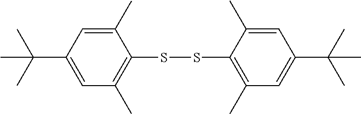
C1(C)=CC(C(C)(C)C)=CC(C)=C1SSC1=C(C)C=C(C(C)(C)C)C=C1C
